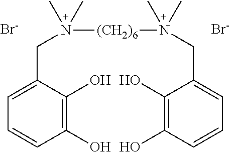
C1(O)=C(O)C(CN([(CH2)6]N(CC2=CC=CC(O)=C2O)(C)C)(C)C)=CC=C1.[Br-].[Br-]
